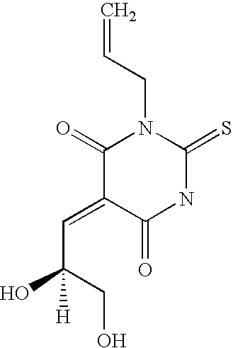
C=CCN1C(=O)C(=CC(O)(CO)[H])C(=O)NC1=S
